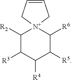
C1([R2])C([R3])C([R4])C([R5])C([R6])[N+]12CC=CC2
